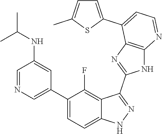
C1=NC=C(C2=CC=C3C(=C2F)C(C2=NC4=C(N2)N=CC=C4C2=CC=C(C)S2)=NN3)C=C1NC(C)C
